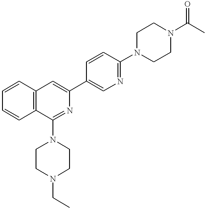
C12=C(C=CC=C1)C(N1CCN(CC)CC1)=NC(C1=CN=C(N3CCN(C(C)=O)CC3)C=C1)=C2
